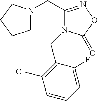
C1N(CC2=NOC(=O)N2CC2=C(Cl)C=CC=C2F)CCC1
